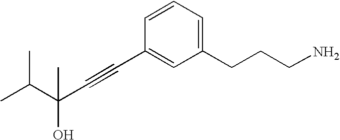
C(C(C#CC1=CC(CCCN)=CC=C1)(O)C)(C)C
